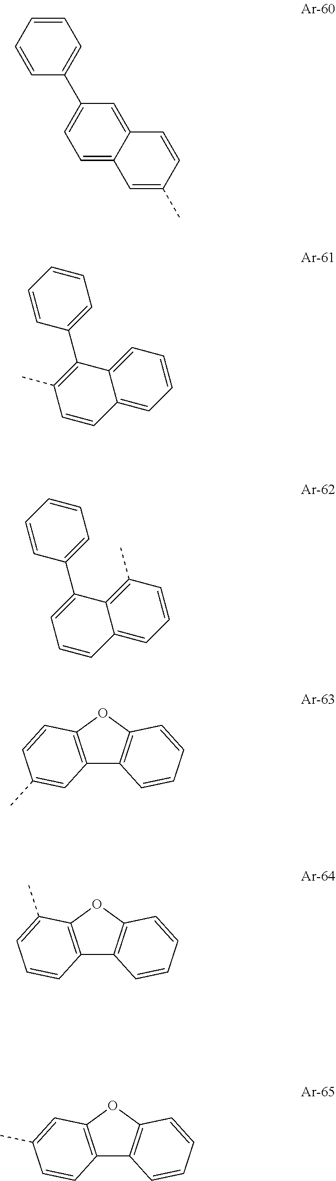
C1(C2=CC=CC=C2)=CC=C2C(=C1)C=CC(C)=C2.C1=C2C(=CC=C1)C=CC(C)=C2C1=CC=CC=C1.C1(C)=C2C(=CC=C1)C=CC=C2C1=CC=CC=C1.C12=C(OC3=C1C=CC=C3)C=CC(C)=C2.C12=C(OC3=C1C=CC=C3)C(C)=CC=C2.C12=C(OC3=C1C=CC=C3)C=C(C)C=C2
